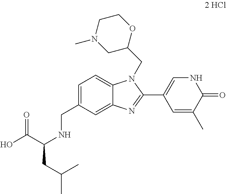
C1=C(CNC(CC(C)C)C(O)=O)C=C2C(=C1)N(CC1OCCN(C)C1)C(C1=CNC(=O)C(C)=C1)=N2
